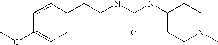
C1=C(CCNC(NC2CCN(C)CC2)=O)C=CC(OC)=C1
